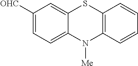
[OHC]C1=CC=C2C(=C1)SC1=C(N2[Me])C=CC=C1
